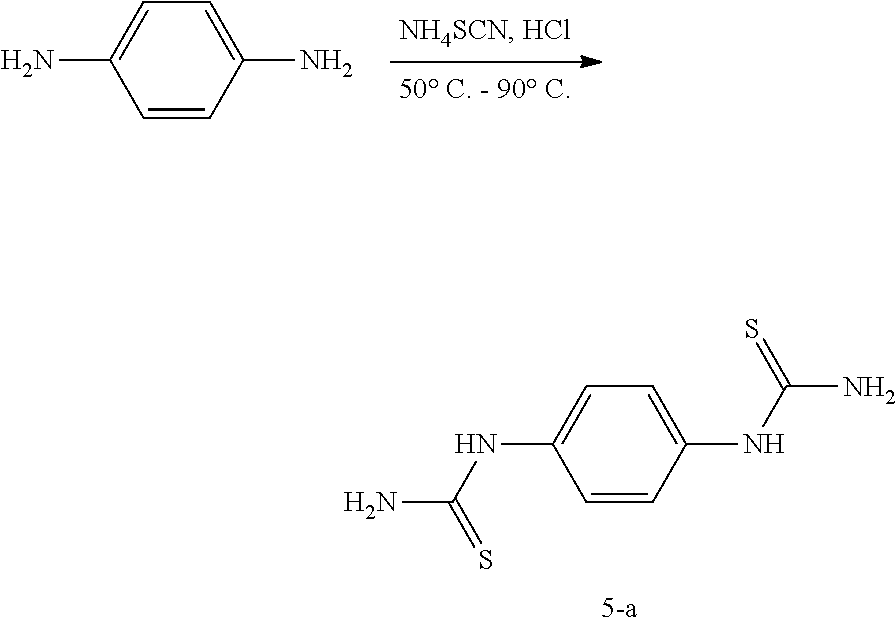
C1=C(N)C=CC(N)=C1.C1=C(NC(N)=S)C=CC(NC(N)=S)=C1
